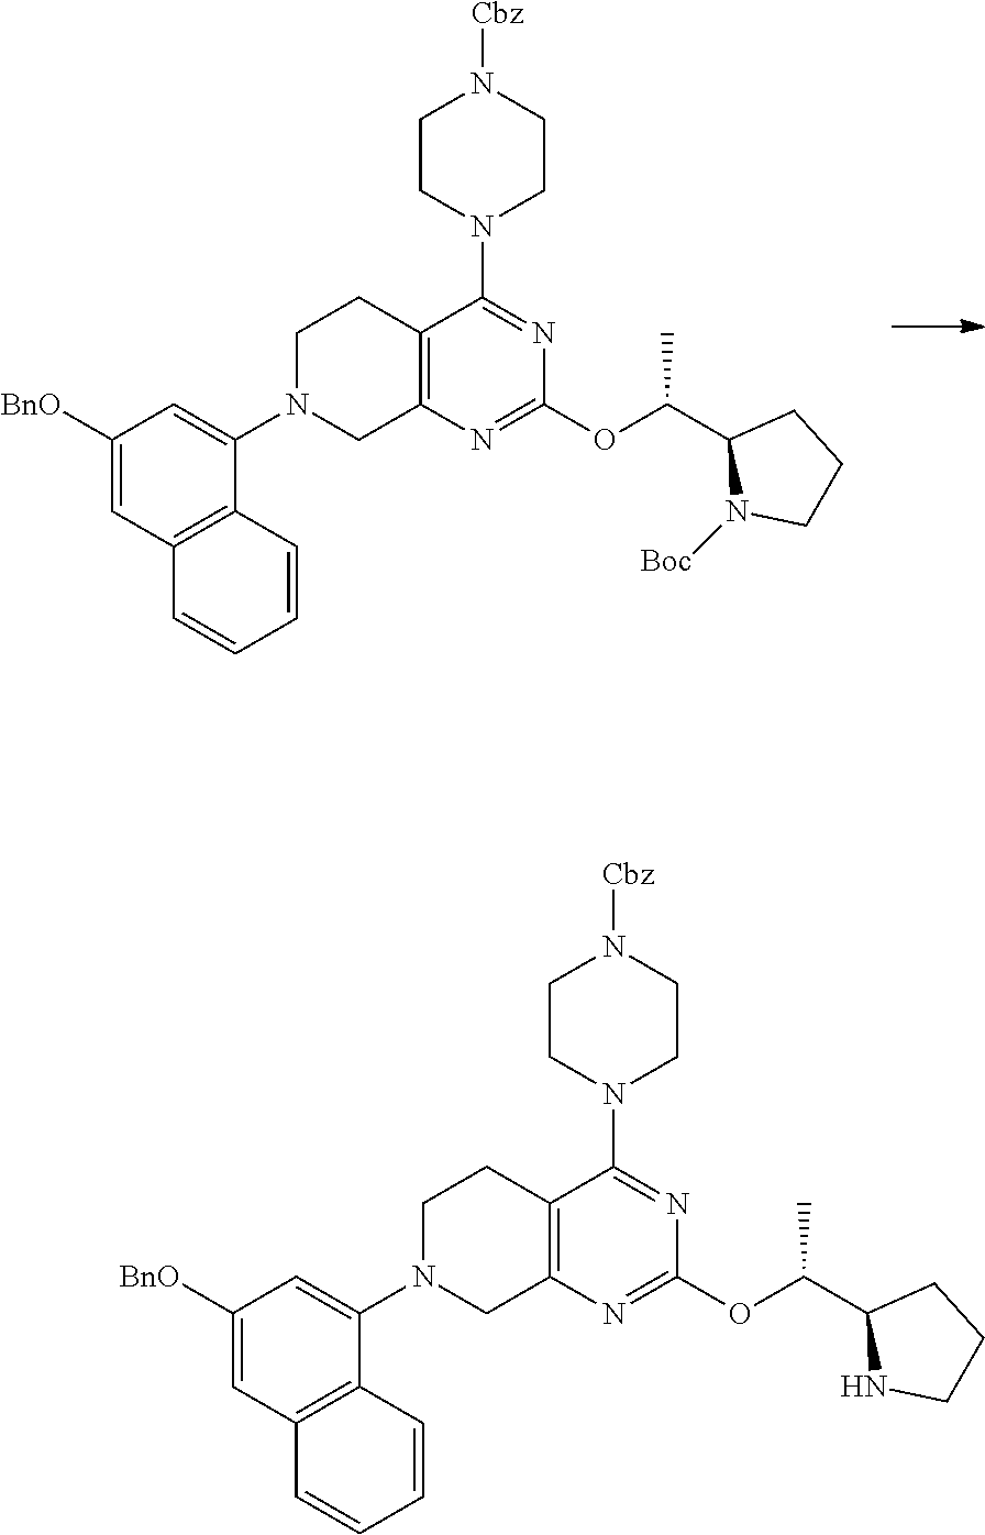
C12=C(N=C(OC(C3NCCC3)C)N=C1N1CCN([Cbz])CC1)CN(C1=CC([BnO])=CC3=C1C=CC=C3)CC2.C12=C(N=C(OC(C3N([Boc])CCC3)C)N=C1N1CCN([Cbz])CC1)CN(C1=CC([BnO])=CC3=C1C=CC=C3)CC2
